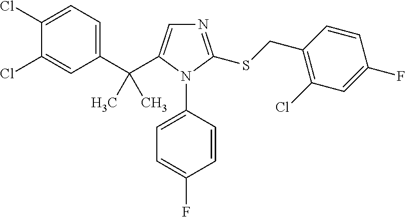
C1(Cl)=CC=C(C(C2=CN=C(SCC3=C(Cl)C=C(F)C=C3)N2C2=CC=C(F)C=C2)(C)C)C=C1Cl
